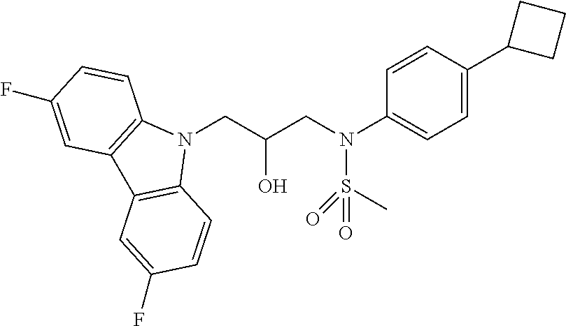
N1(CC(CN(S(C)(=O)=O)C2=CC=C(C3CCC3)C=C2)O)C2=C(C3=C1C=CC(F)=C3)C=C(F)C=C2
